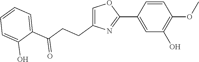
C1(C2=CC(O)=C(OC)C=C2)=NC(CCC(C2=CC=CC=C2O)=O)=CO1
